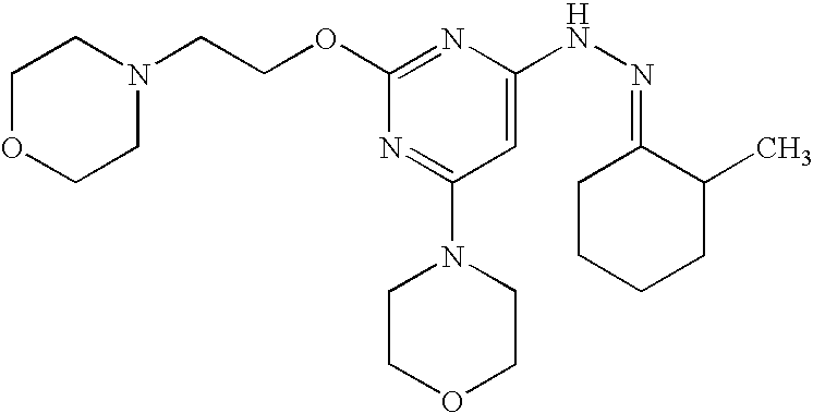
N1(CCOC2=NC(NN=C3CCCCC3C)=CC(N3CCOCC3)=N2)CCOCC1
